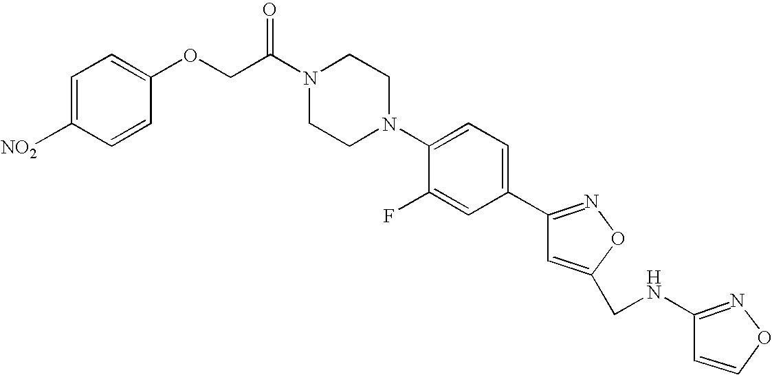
O=C(N1CCN(C2=CC=C(C3=NOC(CNC4=NOC=C4)=C3)C=C2F)CC1)COC1=CC=C([NO2])C=C1
